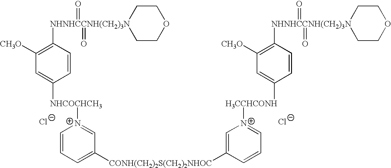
[Cl-].[Cl-].[NHNHCCNH(CH2)3N]1(C2=C([CH3O])C=C([NHCOCHCH3][N+]3=CC([CONH(CH2)2S(CH2)2NHOC]C4=C[N+]([H3CCHCONH]C5=CC([CH3O])=C([NHNHCCNH(CH2)3N]6(=O)(=O)CCOCC6)C=C5)=CC=C4)=CC=C3)C=C2)(=O)(=O)CCOCC1
